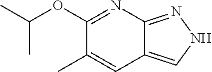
C1(OC(C)C)=NC2=NNC=C2C=C1C
